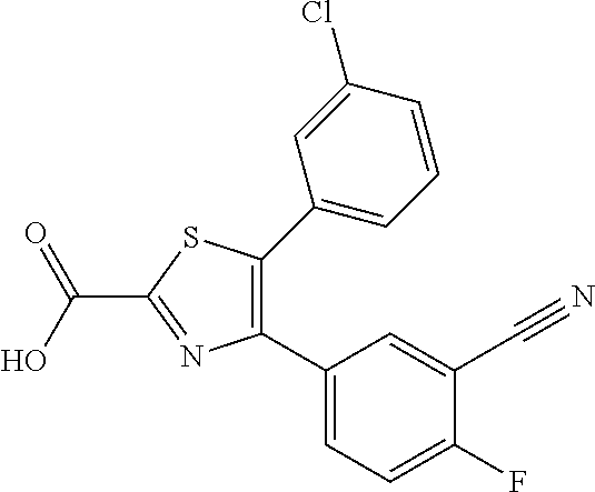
C1(C2=C(C3=CC=CC(Cl)=C3)SC(C(O)=O)=N2)=CC=C(F)C(C#N)=C1
